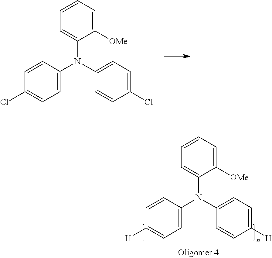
C1([OMe])=CC=CC=C1N(C1=CC=C(Cl)C=C1)C1=CC=C(Cl)C=C1.C1([OMe])=CC=CC=C1N(C1=CC=C([H])C=C1)C1=CC=C([H])C=C1
